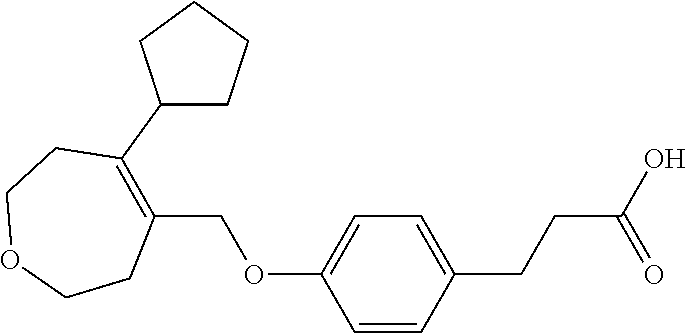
C1(C2=C(COC3=CC=C(CCC(O)=O)C=C3)CCOCC2)CCCC1
